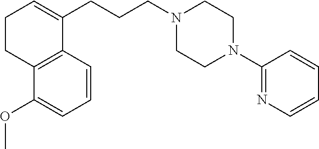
C(CCN1CCN(C2=NC=CC=C2)CC1)C1=CCCC2=C1C=CC=C2OC
